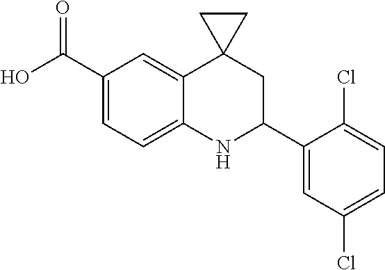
C1(C(O)=O)=CC=C2C(=C1)C1(CC(C3=CC(Cl)=CC=C3Cl)N2)CC1
